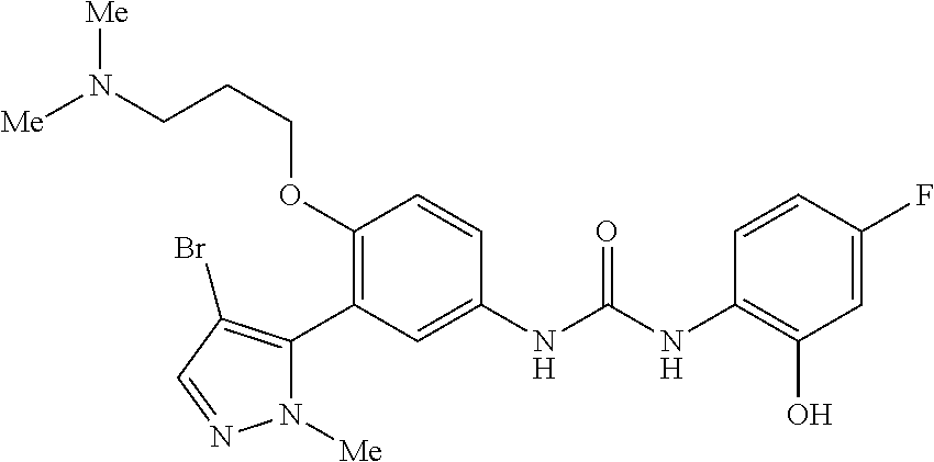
C1(OCCCN([Me])[Me])=C(C2=C(Br)C=NN2[Me])C=C(NC(=O)NC2=C(O)C=C(F)C=C2)C=C1
